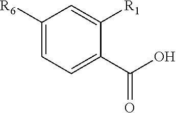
C1([R6])=CC=C(C(O)=O)C([R1])=C1
